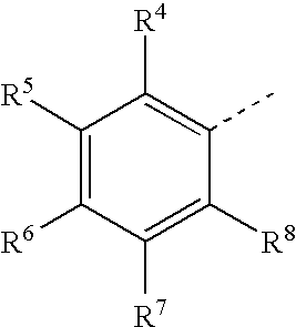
C1([R5])=C([R6])C([R7])=C([R8])C(C)=C1[R4]
